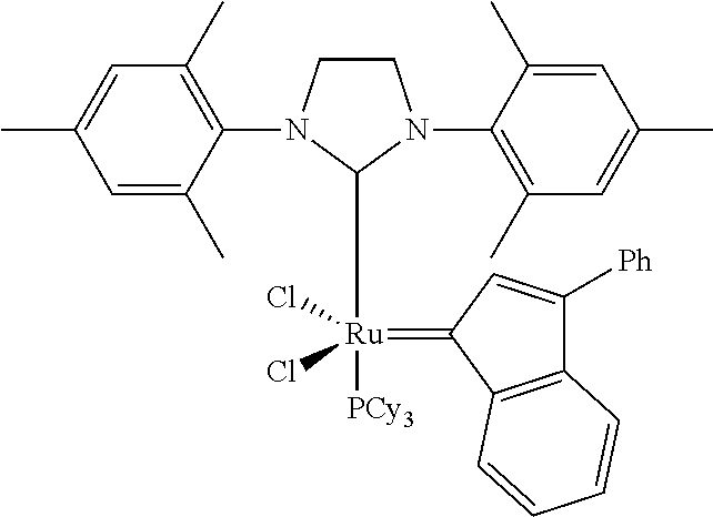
C1(C)=C(N2CCN(C3=C(C)C=C(C)C=C3C)C2[Ru](Cl)(Cl)([PCy3])=C2C3=C(C([Ph])=C2)C=CC=C3)C(C)=CC(C)=C1
